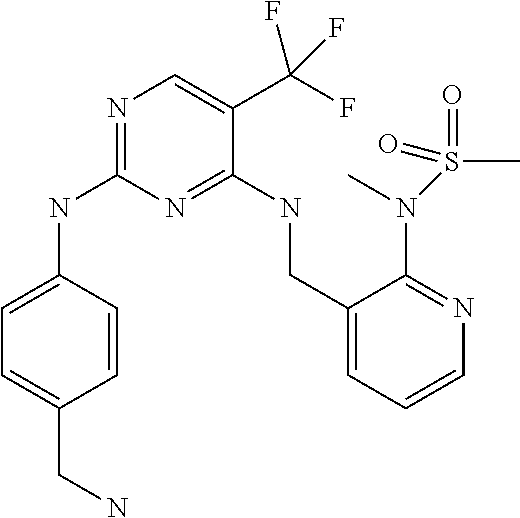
C1=C(NC2=NC=C(C(F)(F)F)C(NCC3=CC=CN=C3N(S(C)(=O)=O)C)=N2)C=CC(CN)=C1
